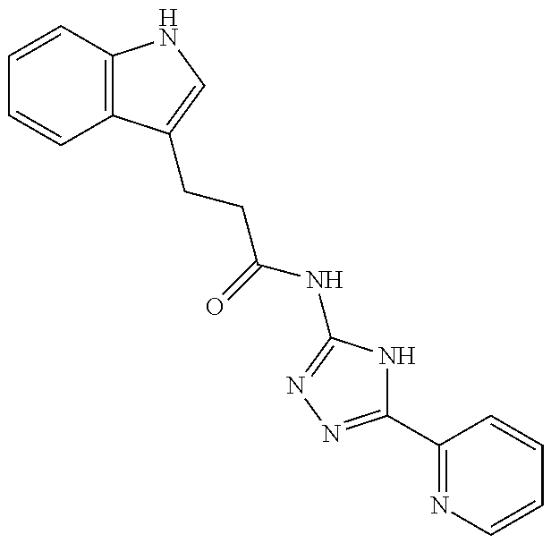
C1=CC2=C(C=C1)C(CCC(=O)NC1=NN=C(C3=NC=CC=C3)N1)=CN2
